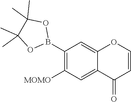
C1(B2OC(C)(C)C(C)(C)O2)=C([MOMO])C=C2C(=C1)OC=CC2=O
